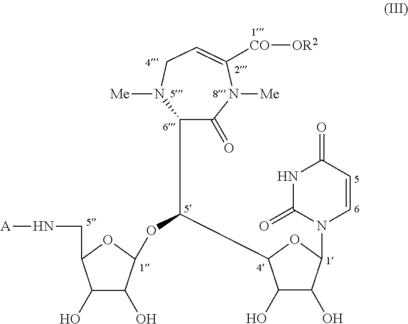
C1(C(OC2C(O)C(O)C(CN[A])O2)C2C(O)C(O)C(N3C=CC(=O)NC3=O)O2)C(=O)N([Me])C([CO][OR2])=CCN1[Me]
